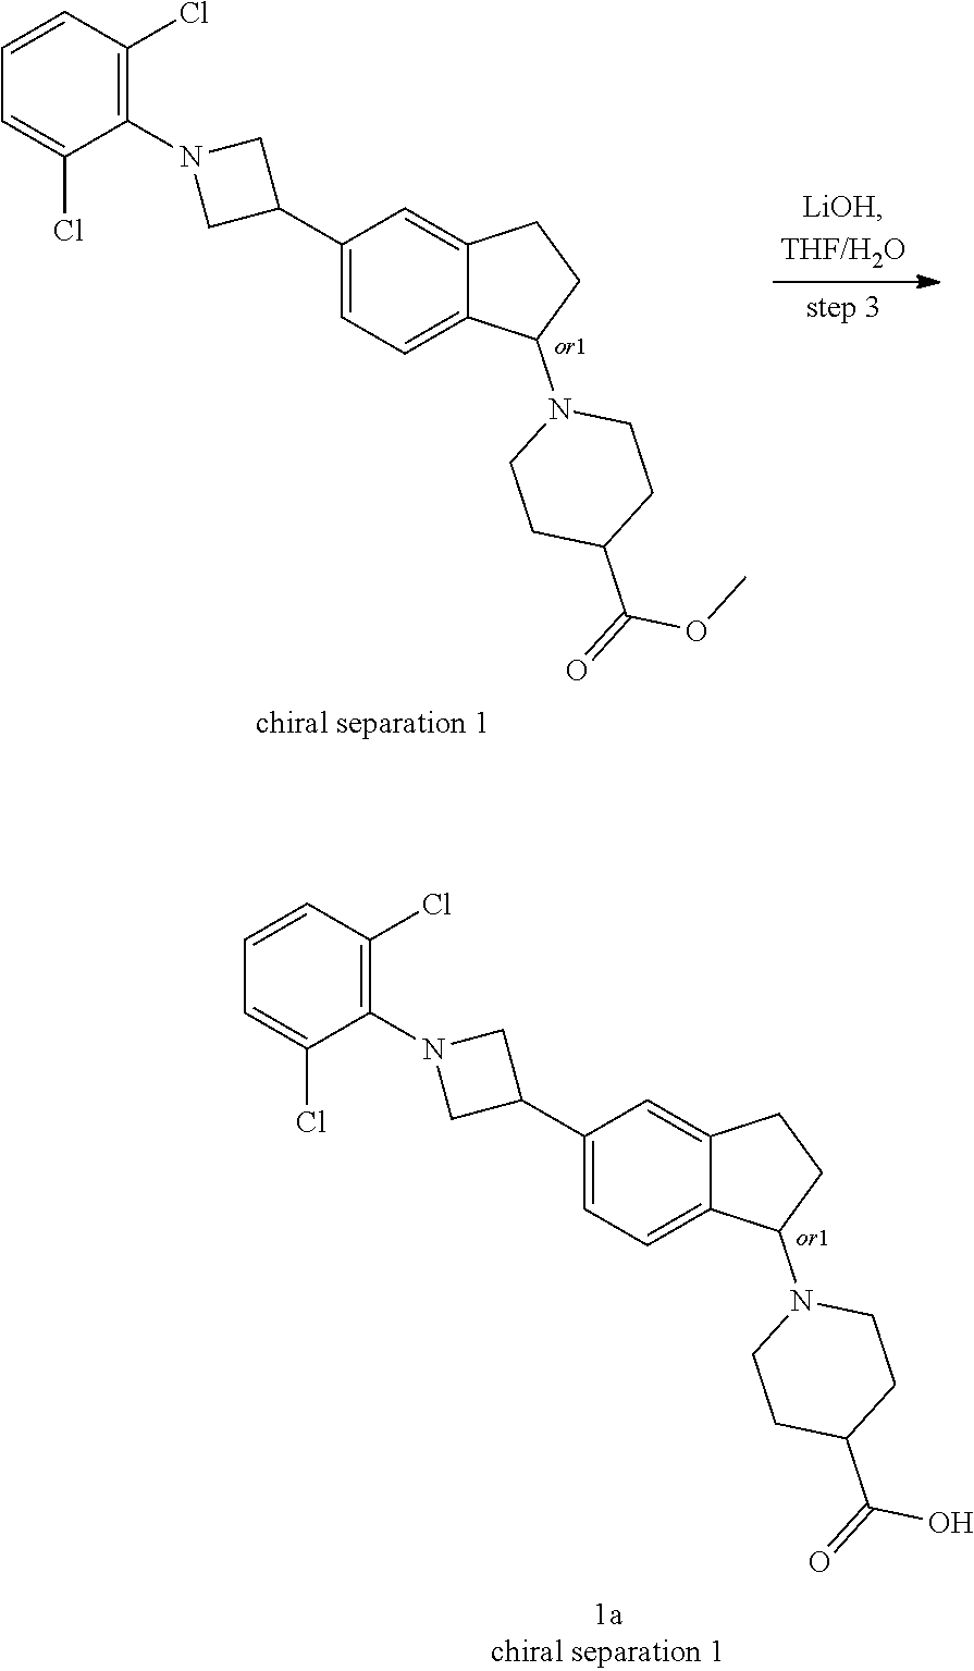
C1(C2CN(C3=C(Cl)C=CC=C3Cl)C2)=CC=C2C(=C1)CCC2N1CCC(C(=O)O)CC1.C1(C2CN(C3=C(Cl)C=CC=C3Cl)C2)=CC=C2C(=C1)CCC2N1CCC(C(=O)OC)CC1
